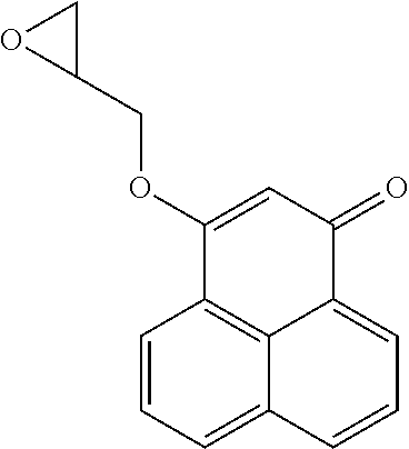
C1=CC=C2C3=C1C(OCC1CO1)=CC(=O)C3=CC=C2
